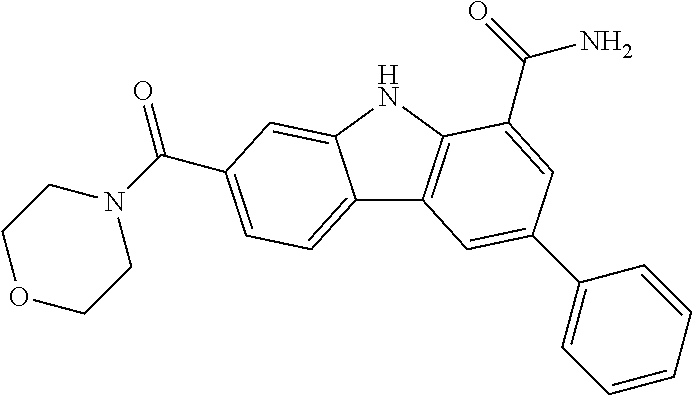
C12=CC=C(C(=O)N3CCOCC3)C=C1NC1=C2C=C(C2=CC=CC=C2)C=C1C(N)=O
